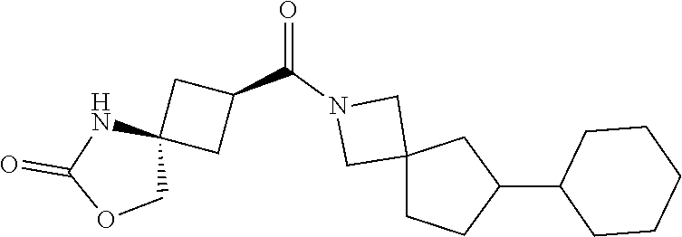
C1(C2CC3(CC2)CN(C(C2CC4(C2)NC(=O)OC4)=O)C3)CCCCC1
